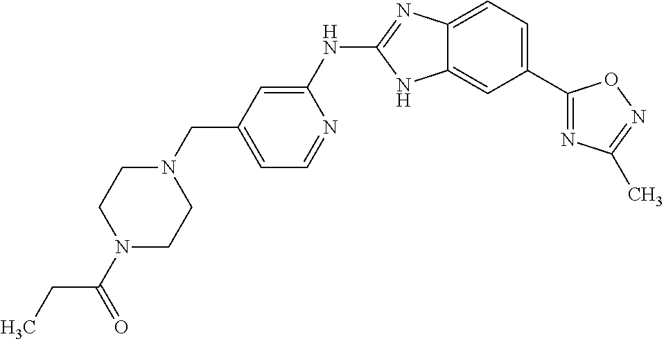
C12=CC=C(C3=NC(C)=NO3)C=C1NC(NC1=CC(CN3CCN(C(=O)CC)CC3)=CC=N1)=N2
